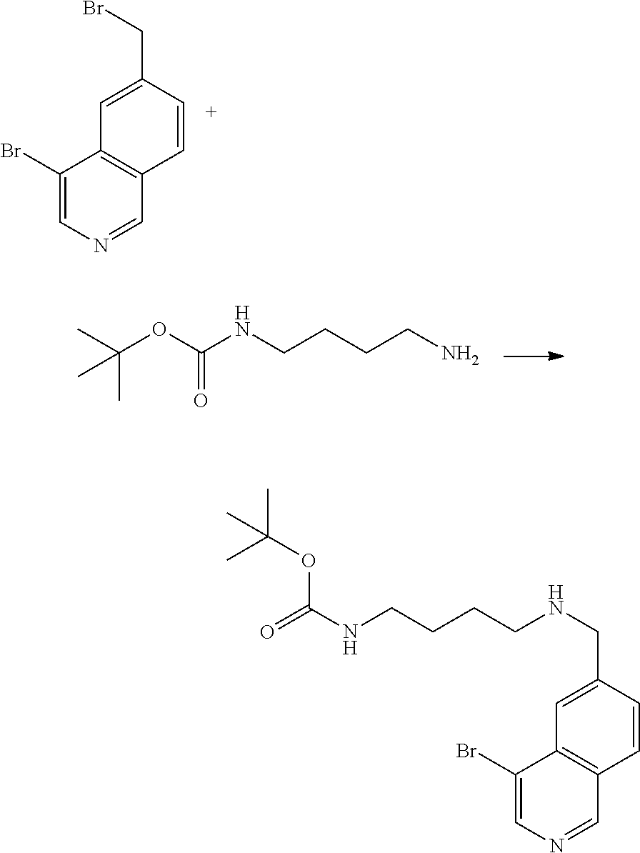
O=C(NCCCCNCC1=CC2=C(C=C1)C=NC=C2Br)OC(C)(C)C.NCCCCNC(OC(C)(C)C)=O.BrCC1=CC2=C(C=C1)C=NC=C2Br
